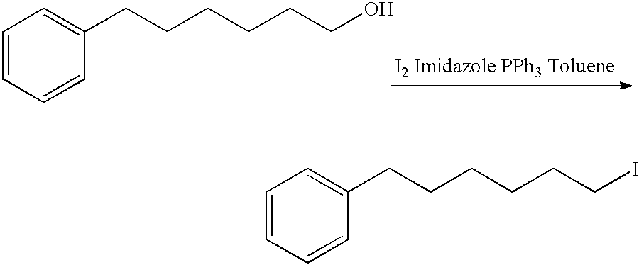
C1=CC=CC(CCCCCCI)=C1.C1=CC=CC(CCCCCCO)=C1
